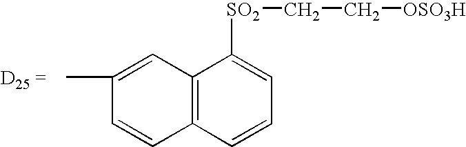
CC1=CC2=C(C=C1)C=CC=C2[SO2]CC[OSO3H]
